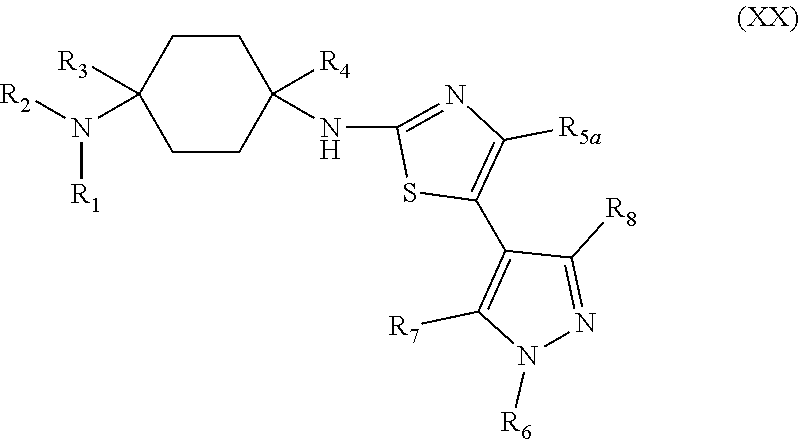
C1CC([R4])(NC2=NC([R5a])=C(C3=C([R7])N([R6])N=C3[R8])S2)CCC1([R3])N([R2])[R1]
